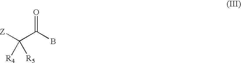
[Z]C(C(B)=O)([R5])[R4]
